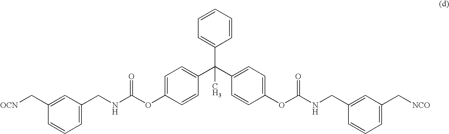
C1=C(CNC(OC2=CC=C(C(C)(C3=CC=CC=C3)C3=CC=C(OC(NCC4=CC(C[NCO])=CC=C4)=O)C=C3)C=C2)=O)C=C(C[OCN])C=C1
